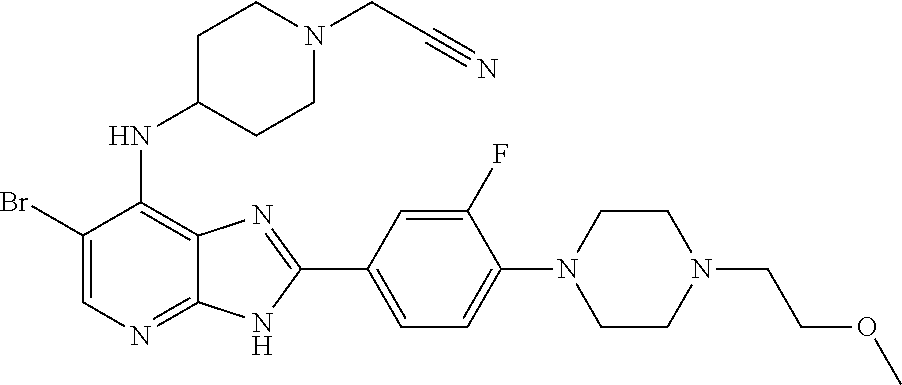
BrC1=CN=C2C(=C1NC1CCN(CC#N)CC1)N=C(C1=CC=C(N3CCN(CCOC)CC3)C(F)=C1)N2
